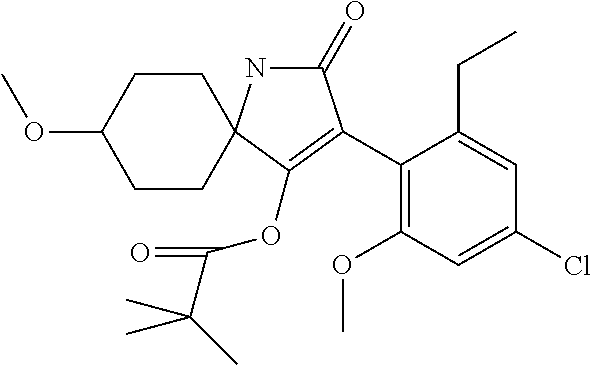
C1(C2=C(OC(=O)C(C)(C)C)C3(NC2=O)CCC(OC)CC3)=C(OC)C=C(Cl)C=C1CC
